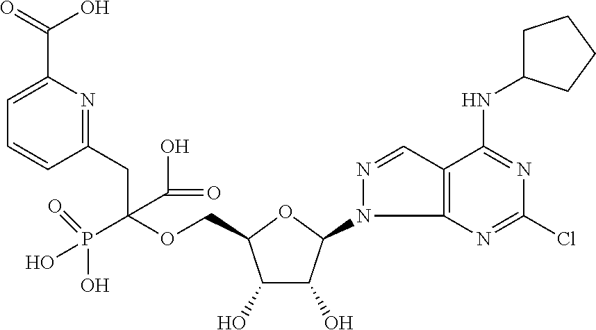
C(OCC1C(O)C(O)C(N2C3=C(C=N2)C(NC2CCCC2)=NC(Cl)=N3)O1)(P(O)(O)=O)(CC1=NC(C(=O)O)=CC=C1)C(=O)O
